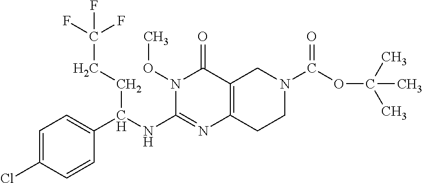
C1=C(Cl)C=CC(C(NC2=NC3=C(C(=O)N2OC)CN(C(OC(C)(C)C)=O)CC3)CCC(F)(F)F)=C1
